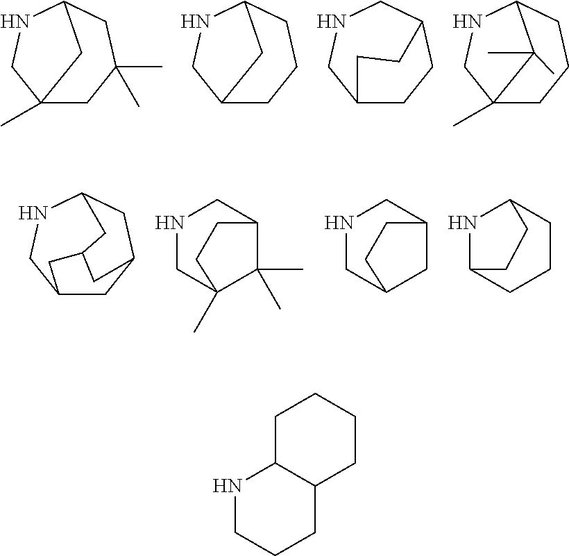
C12(C)CC(C)(C)CC(NC1)C2.C12CCCC(NC1)C2.C12CCC(CNC1)CC2.C12(C)CCCC(NC1)C2(C)C.C12CC3CC(NC1)CC(C2)C3.N1CC2(C)C(C)(C)C(C1)CC2.N1CC2CC(C1)CC2.N1C2CCCC1CC2.C1C2C(CCC1)CCCN2
